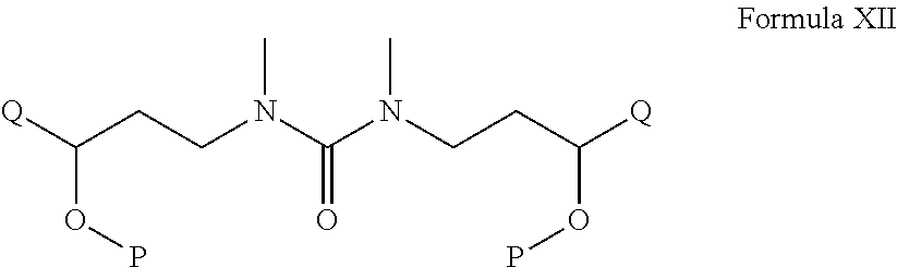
C(CCN(C(N(CCC([Q])OP)C)=O)C)([Q])OP
